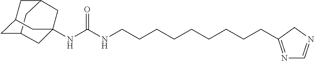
C12CC3CC(C1)CC(NC(NCCCCCCCCCC1=NC=NC1)=O)(C3)C2
